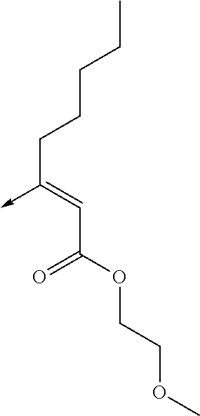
C(C(OCCOC)=O)=C(CCCCC)->C
